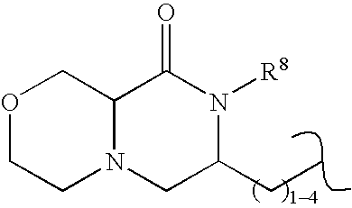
O1CCN2C(C1)C(=O)N([R8])C(CC)C2
